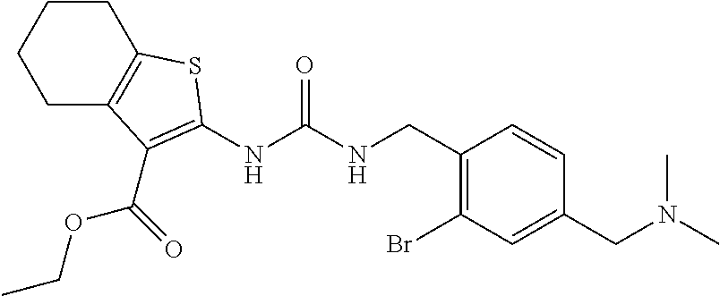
C1C2=C(CCC1)SC(NC(NCC1=C(Br)C=C(CN(C)C)C=C1)=O)=C2C(OCC)=O
